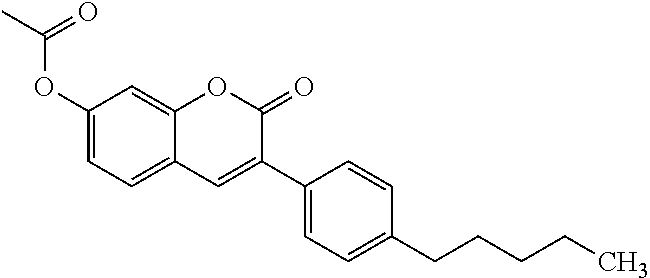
C1(OC(C)=O)=CC=C2C(=C1)OC(=O)C(C1=CC=C(CCCCC)C=C1)=C2
